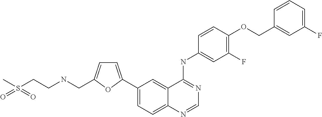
C1(F)=C(OCC2=CC(F)=CC=C2)C=CC(NC2=NC=NC3=CC=C(C4=CC=C(CNCCS(=O)(C)=O)O4)C=C23)=C1
